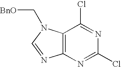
C12=C(N(C[BnO])C=N1)C(Cl)=NC(Cl)=N2
